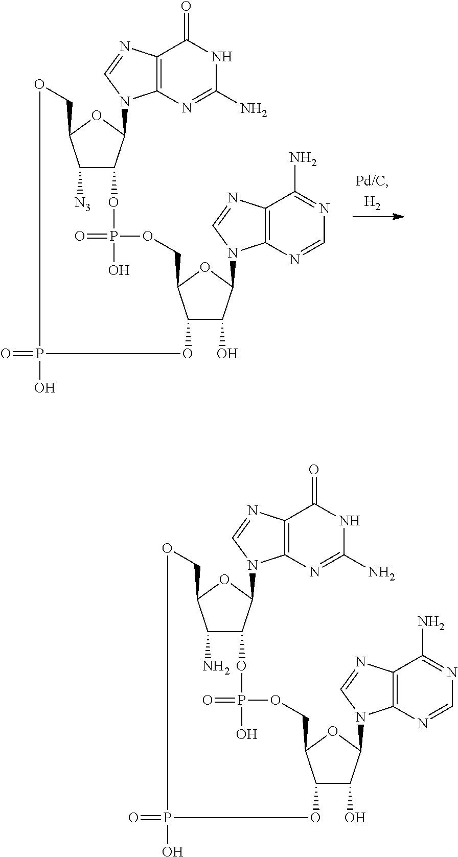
C1([N3])C2C(N3C4=C(N=C3)C(=O)NC(N)=N4)OC1COP(=O)(O)OC1C(O)C(N3C4=C(N=C3)C(N)=NC=N4)OC1COP(O)(=O)O2.C1(N)C2C(N3C4=C(N=C3)C(=O)NC(N)=N4)OC1COP(=O)(O)OC1C(O)C(N3C4=C(N=C3)C(N)=NC=N4)OC1COP(O)(=O)O2
